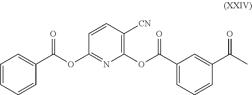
C1=CC=CC(C(OC2=NC(OC(C3=CC=CC(C(C)=O)=C3)=O)=C([CN])C=C2)=O)=C1
